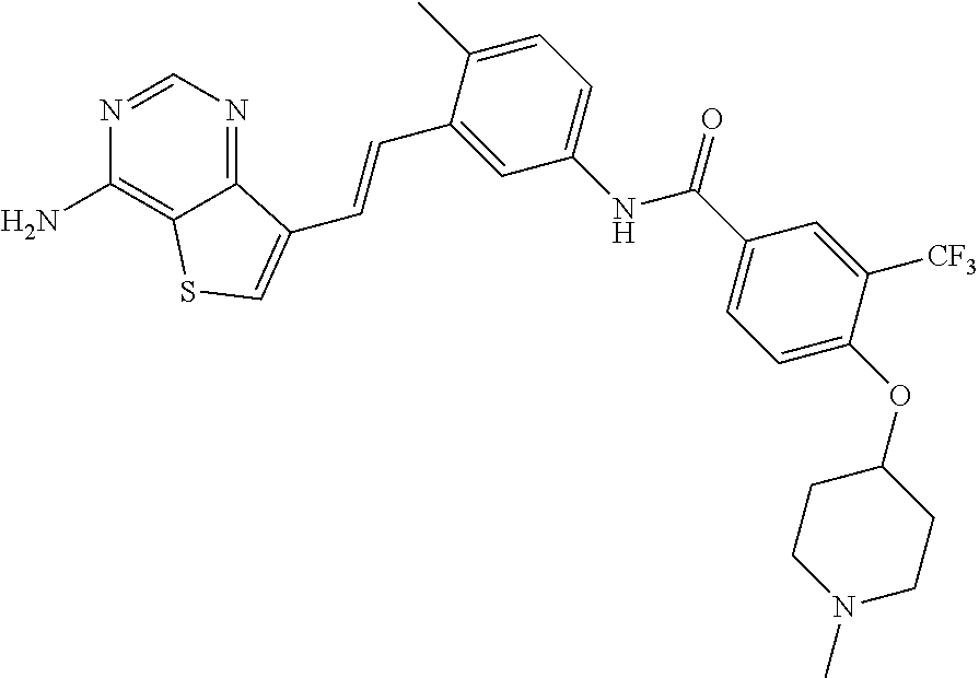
C1=NC(N)=C2C(=N1)C(C=CC1=CC(NC(C3=CC=C(OC4CCN(C)CC4)C([CF3])=C3)=O)=CC=C1C)=CS2
